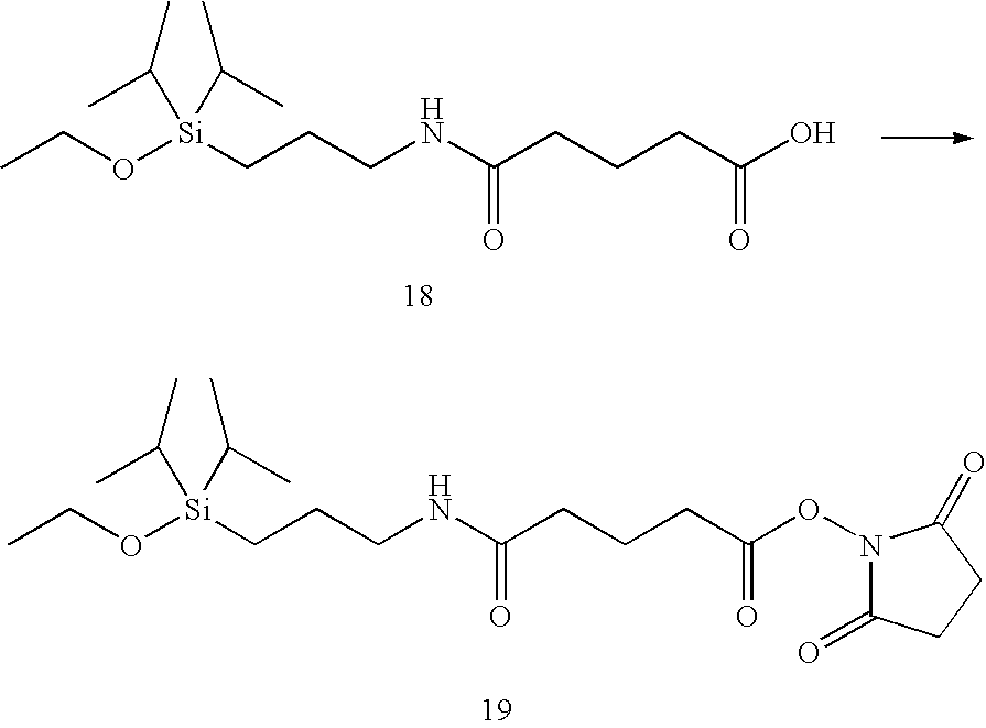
CCO[Si](CCCNC(CCCC(O)=O)=O)(C(C)C)C(C)C.CCO[Si](CCCNC(CCCC(ON1C(=O)CCC1=O)=O)=O)(C(C)C)C(C)C
